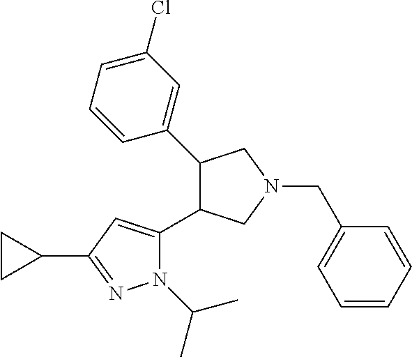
C1(C2=CC(Cl)=CC=C2)C(C2=CC(C3CC3)=NN2C(C)C)CN(CC2=CC=CC=C2)C1
